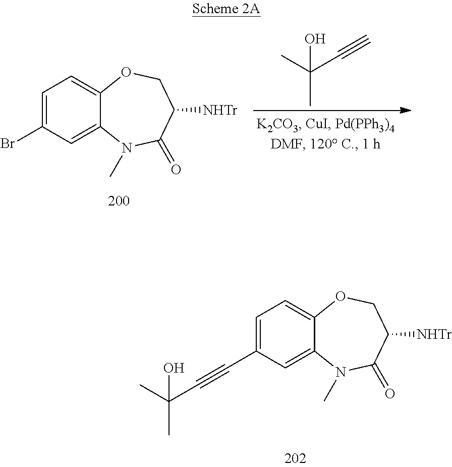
C1(C#CC(C)(C)O)=CC=C2OCC([NHTr])C(=O)N(C)C2=C1.C1(Br)=CC=C2OCC([NHTr])C(=O)N(C)C2=C1.C(#C)C(O)(C)C
